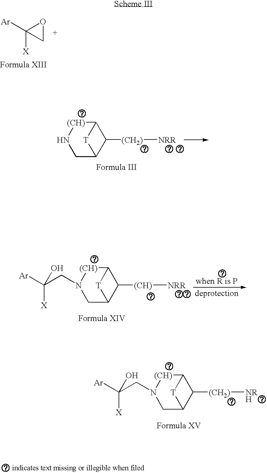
C1OC1([X])[Ar].C1C2C([(CH2)][NRR])C([(CH)]N1)[T]2.C([X])([Ar])(CN1CC2C([(CH)][NRR])C([(CH)]1)[T]2)O.C([X])([Ar])(CN1CC2C([(CH2)][NRH])C([(CH)]1)[T]2)O
